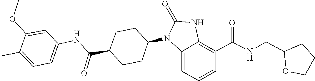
C1COC(CNC(C2=C3NC(=O)N(C4CCC(C(NC5=CC=C(C)C(OC)=C5)=O)CC4)C3=CC=C2)=O)C1
